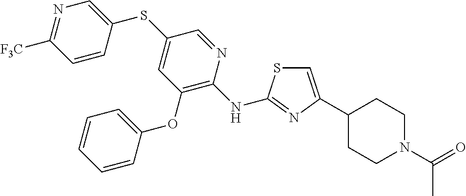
C1=C(C2CCN(C(=O)C)CC2)N=C(NC2=C(OC3=CC=CC=C3)C=C(SC3=CN=C([F3C])C=C3)C=N2)S1
